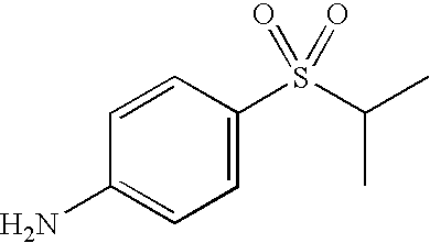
C1=CC(S(C(C)C)(=O)=O)=CC=C1N
